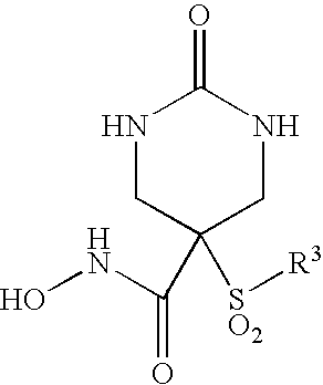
N1CC(C(=O)NO)([SO2][R3])CNC1=O
